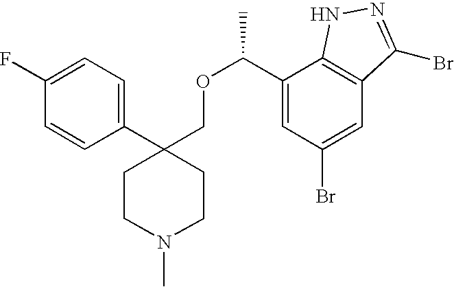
C1(C2(COC(C)C3=CC(Br)=CC4=C3NN=C4Br)CCN(C)CC2)=CC=C(F)C=C1
